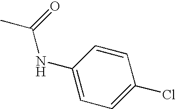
C1(NC(C)=O)=CC=C(Cl)C=C1
